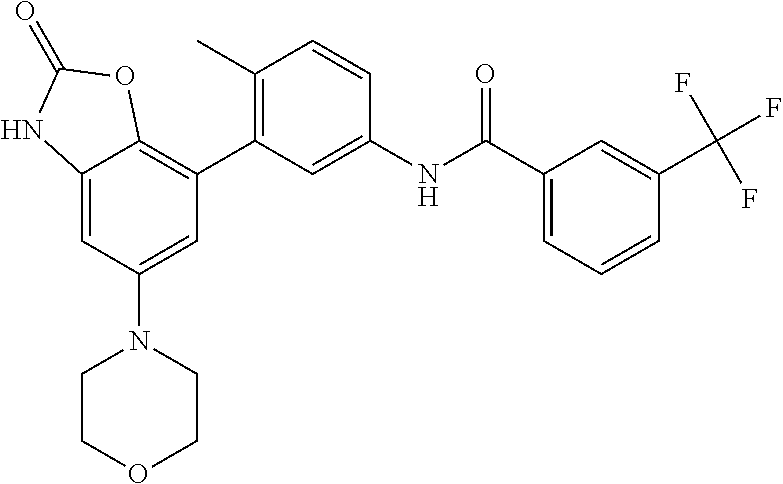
C1(C2=C(C)C=CC(NC(C3=CC=CC(C(F)(F)F)=C3)=O)=C2)=C2C(=CC(N3CCOCC3)=C1)NC(=O)O2
